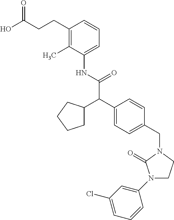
C1(C)=C(CCC(O)=O)C=CC=C1NC(C(C1=CC=C(CN2C(=O)N(C3=CC(Cl)=CC=C3)CC2)C=C1)C1CCCC1)=O
